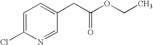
C1=C(Cl)N=CC(CC(OCC)=O)=C1
